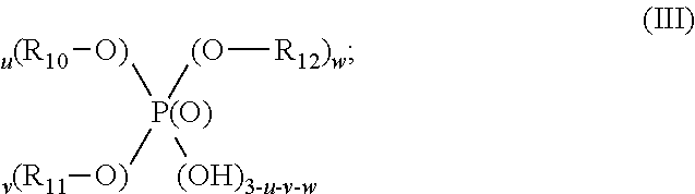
[u(R10][O)][P(O)]([O)][v(R11])([(O][R12)w])[(OH)3-u-v-w]
